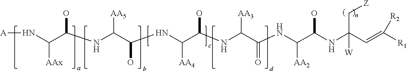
N(C(C(NC(C(NC(C(NC(C=C([R1])[R2])(C[Z])[W])O)[AA2])=O)[AA3])O)[AA4])C(C(NC(O)C([AAx])N[A])[AA5])O
